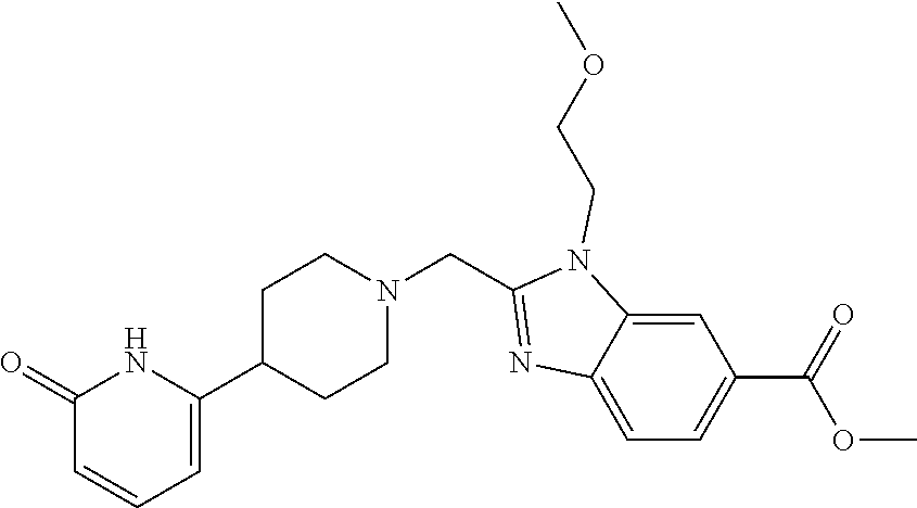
C1=C2C(=CC=C1C(=O)OC)N=C(CN1CCC(C3=CC=CC(=O)N3)CC1)N2CCOC
